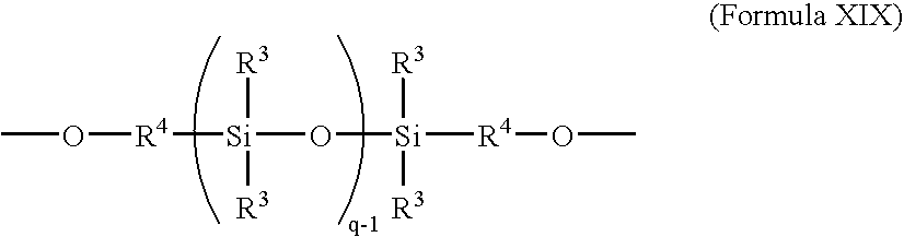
CO[R4][Si](O[Si]([R4]OC)([R3])[R3])([R3])[R3]
